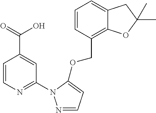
C1=CN=C(N2N=CC=C2OCC2=C3C(=CC=C2)CC(C)(C)O3)C=C1C(=O)O
